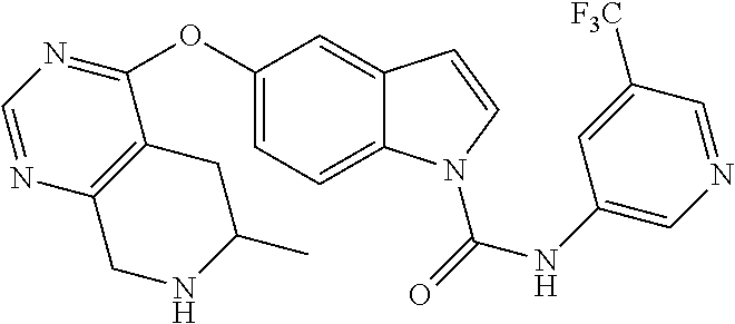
C1=NC2=C(C(OC3=CC=C4C(=C3)C=CN4C(=O)NC3=CN=CC([F3C])=C3)=N1)CC(C)NC2
